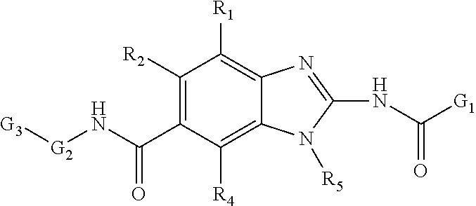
C1([R2])=C(C(N[G2][G3])=O)C([R4])=C2C(=C1[R1])N=C(NC(=O)[G1])N2[R5]
